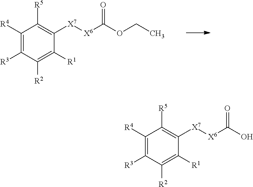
C1([R4])=C([R3])C([R2])=C([R1])C([X7][X6]C(OCC)=O)=C1[R5].C1([R4])=C([R3])C([R2])=C([R1])C([X7][X6]C(O)=O)=C1[R5]
